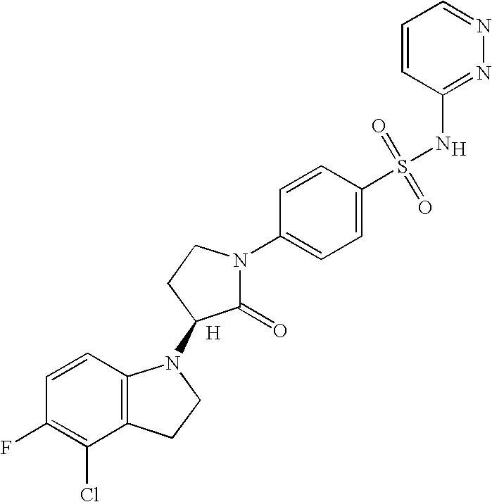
C1=CC2=C(C(Cl)=C1F)CCN2C1C(=O)N(C2=CC=C(S(=O)(=O)NC3=NN=CC=C3)C=C2)CC1.[H].[H]
